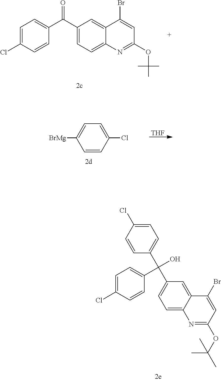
O=C(C1=CC=C2C(=C1)C(Br)=CC(OC(C)(C)C)=N2)C1=CC=C(Cl)C=C1.C1=CC(Cl)=CC=C1[BrMg].[THF].C1=C2C(=CC(C(C3=CC=C(Cl)C=C3)(C3=CC=C(Cl)C=C3)O)=C1)C(Br)=CC(OC(C)(C)C)=N2
